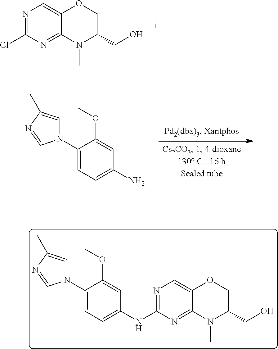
N1=C(Cl)N=C2C(=C1)OCC(CO)N2C.C1(N2C=C(C)N=C2)=CC=C(N)C=C1OC.C1(N2C=C(C)N=C2)=CC=C(NC2=NC=C3C(=N2)N(C)C(CO)CO3)C=C1OC
